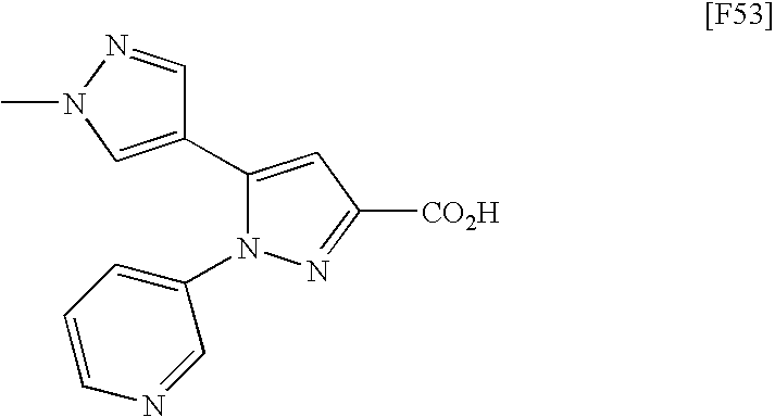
C1(C2=CC([CO2H])=NN2C2=CC=CN=C2)=CN(C)N=C1
